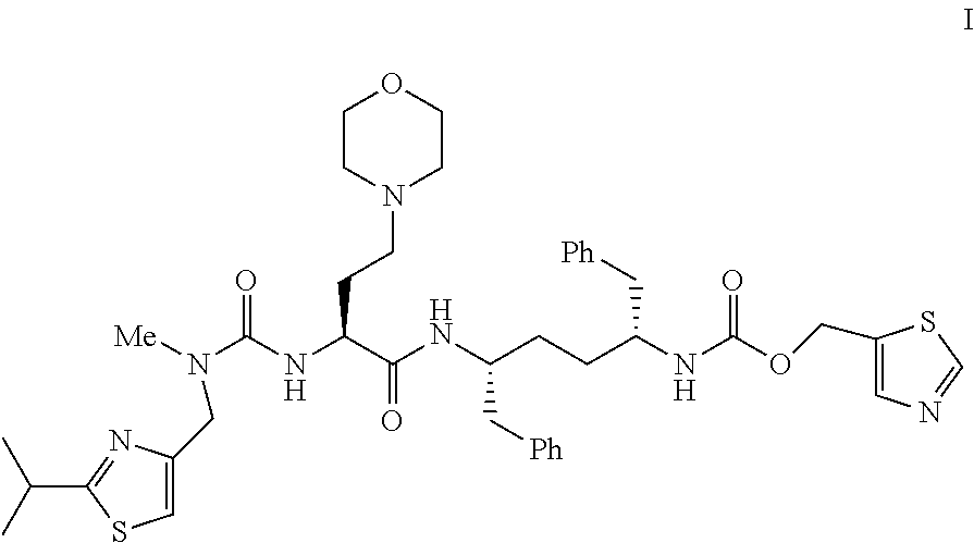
C1CN(CCC(NC(N([Me])CC2=CSC(C(C)C)=N2)=O)C(NC(C[Ph])CCC(NC(=O)OCC2=CN=CS2)C[Ph])=O)CCO1
